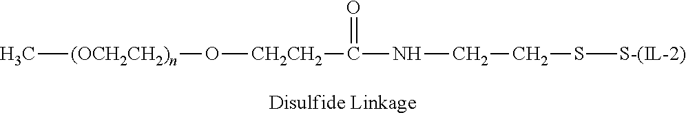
C[(OCH2CH2)n]O[CH2CH2]C(=O)NCCS[S-(IL-2)]
